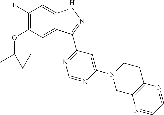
O(C1=C(F)C=C2C(=C1)C(C1=NC=NC(N3CC4=C(CC3)N=CC=N4)=C1)=NN2)C1(C)CC1
